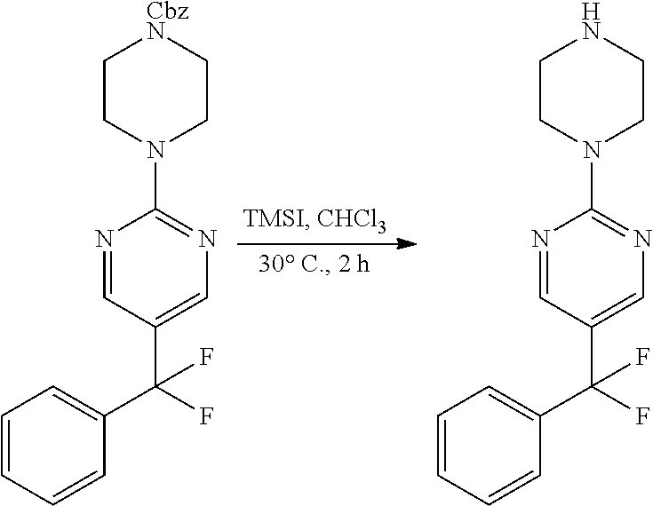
C1=NC(N2CC[CbzN]CC2)=NC=C1C(C1=CC=CC=C1)(F)F.C1=NC(N2CCNCC2)=NC=C1C(C1=CC=CC=C1)(F)F
